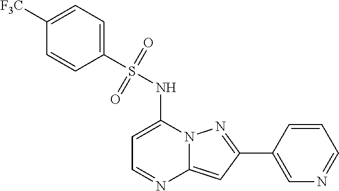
[F3C]C1=CC=C(S(NC2=CC=NC3=CC(C4=CN=CC=C4)=NN23)(=O)=O)C=C1
